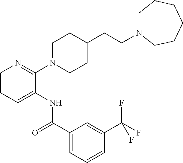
C1=CC=C(NC(C2=CC=CC(C(F)(F)F)=C2)=O)C(N2CCC(CCN3CCCCCC3)CC2)=N1
